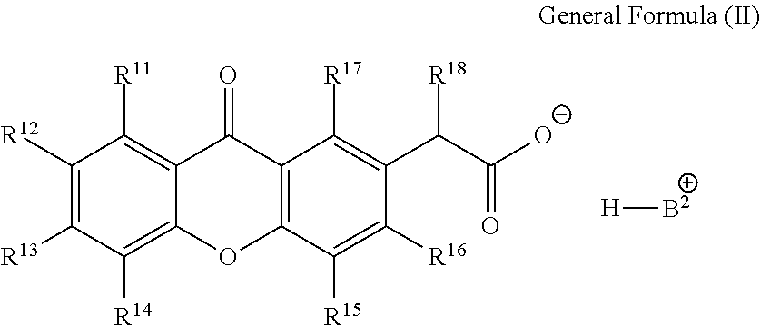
C1([R12])=C([R13])C([R14])=C2C(=C1[R11])C(=O)C1=C(C([R15])=C([R16])C(C(C([O-])=O)[R18])=C1[R17])O2.[H][B2]
